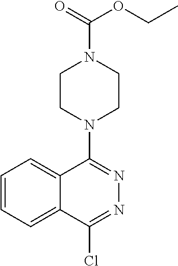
C1=CC=C2C(=C1)C(N1CCN(C(=O)OCC)CC1)=NN=C2Cl
